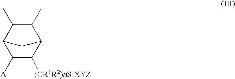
C1([A])C([(CR1R2)nSiXYZ])C2C(C)C(C)C1C2
